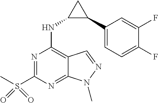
N1=C(S(C)(=O)=O)N=C2C(=C1NC1C(C3=CC=C(F)C(F)=C3)C1)C=NN2C
